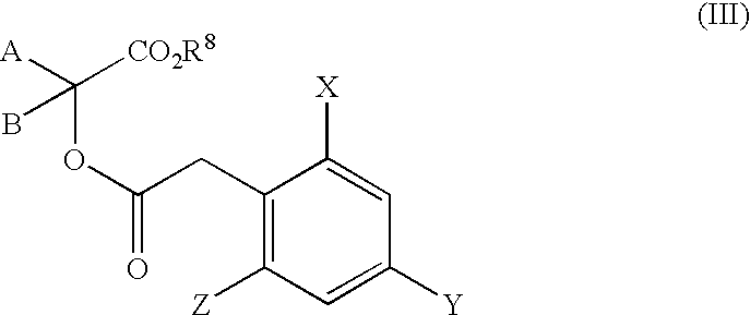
C1(CC(OC([A])([CO2R8])B)=O)=C([Z])C=C([Y])C=C1[X]
